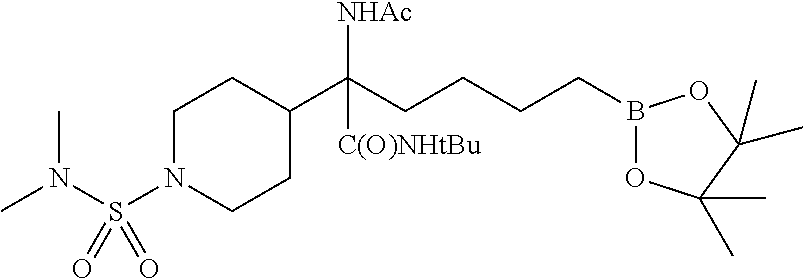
C1N(S(N(C)C)(=O)=O)CCC(C(CCCCB2OC(C)(C)C(C)(C)O2)([NHAc])[C(O)NHtBu])C1
